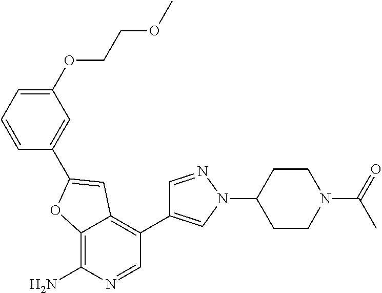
C12=C(N)N=CC(C3=CN(C4CCN(C(C)=O)CC4)N=C3)=C1C=C(C1=CC(OCCOC)=CC=C1)O2
